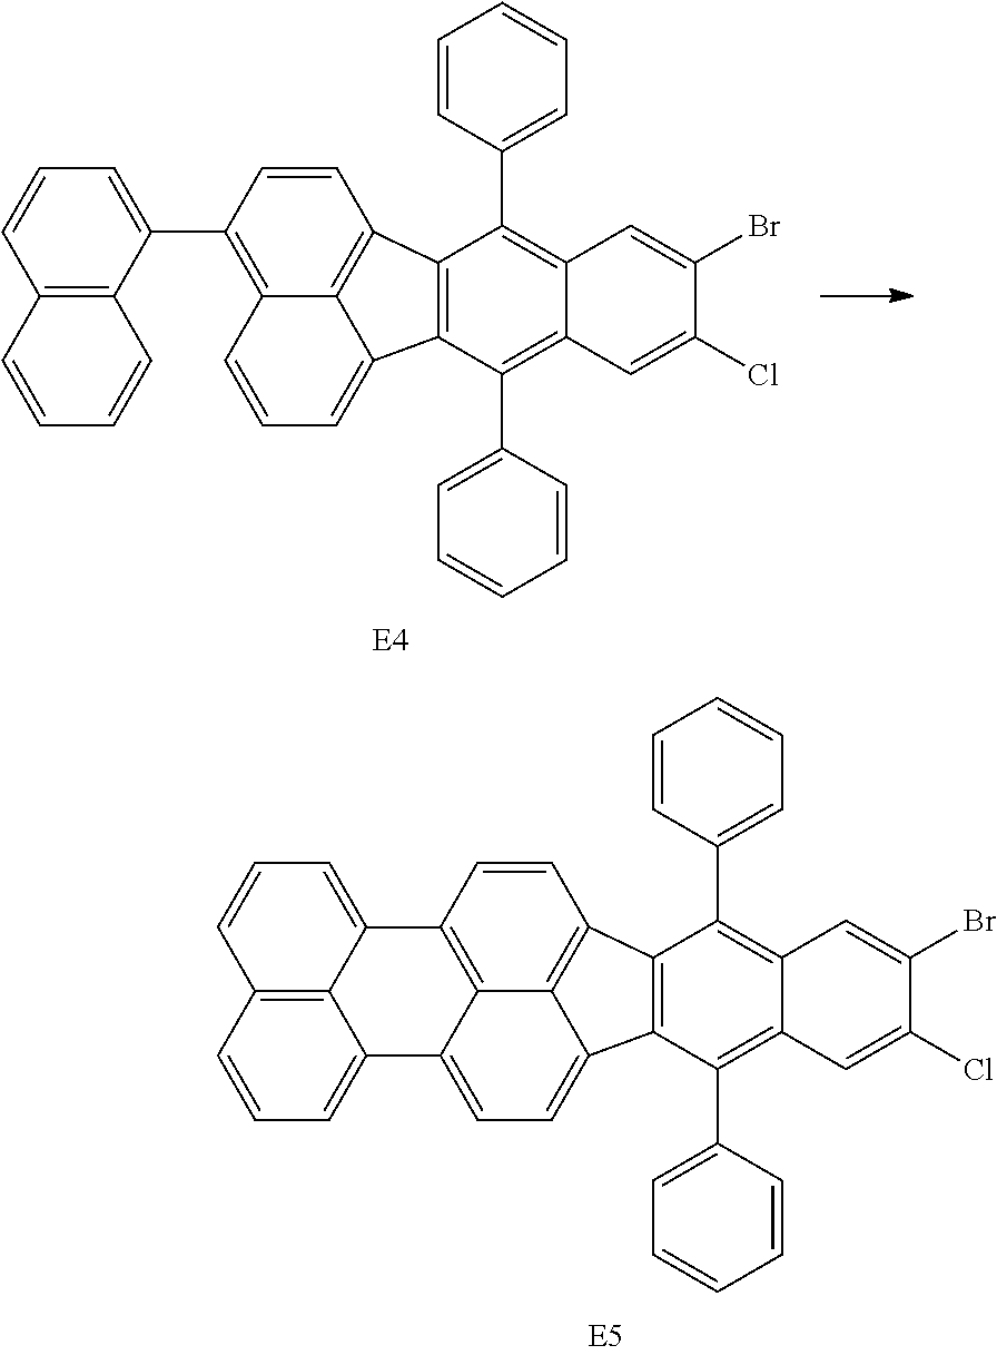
C12=CC=CC3=C1C(=CC=C3)C1=CC=C3C4=C(C=CC2=C41)C1=C3C(C2=CC=CC=C2)=C2C(=C1C1=CC=CC=C1)C=C(Br)C(Cl)=C2.C1(C2=C3C4=C(C=C2)C2=C(C4=CC=C3)C(C3=CC=CC=C3)=C3C(=C2C2=CC=CC=C2)C=C(Br)C(Cl)=C3)=CC=CC2=C1C=CC=C2
